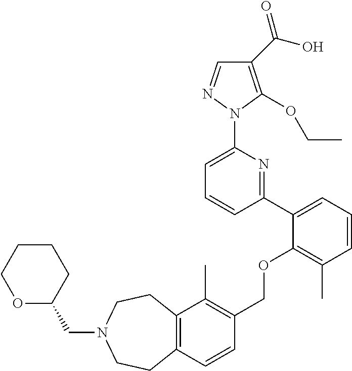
C1(C(O)=O)=C(OCC)N(C2=CC=CC(C3=CC=CC(C)=C3OCC3=C(C)C4=C(C=C3)CCN(CC3CCCCO3)CC4)=N2)N=C1
